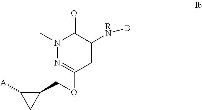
N1(C)N=C(OCC2C([A])C2)C=C([RN]B)C1=O
